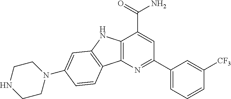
C12=C(N=C(C3=CC=CC([CF3])=C3)C=C1C(N)=O)C1=C(N2)C=C(N2CCNCC2)C=C1
